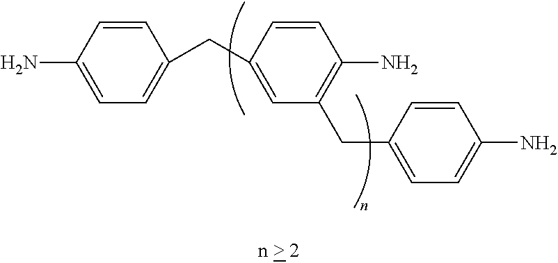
NC1=CC=C(CC2=CC(CC3=CC=C(N)C=C3)=C(N)C=C2)C=C1
